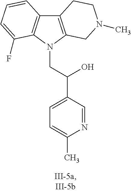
C12=C(N(CC(C3=CC=C(C)N=C3)O)C3=C1C=CC=C3F)CN(C)CC2
